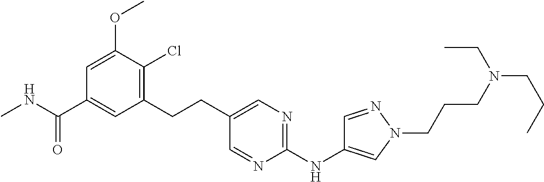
CNC(C1=CC(CCC2=CN=C(NC3=CN(CCCN(CCC)CC)N=C3)N=C2)=C(Cl)C(OC)=C1)=O
